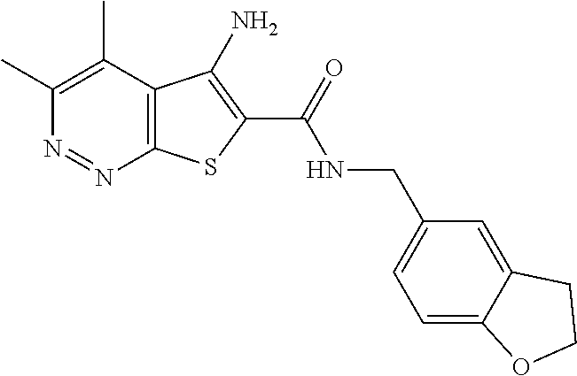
C1(C)=C(C)C2=C(N=N1)SC(C(=O)NCC1=CC=C3C(=C1)CCO3)=C2N
